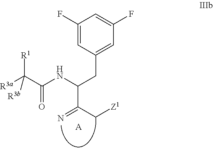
[R3a]C(C(NC(CC1=CC(F)=CC(F)=C1)C(C[Z1])=N)=O)([R1])[R3b].[A]
